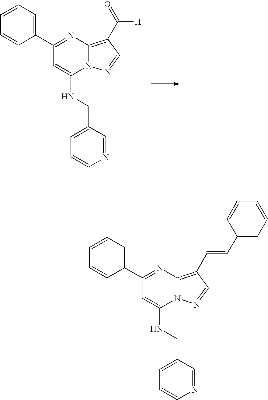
C1(C2=CC=CC=C2)=NC2=C(C(=O)[H])C=NN2C(NCC2=CC=CN=C2)=C1.C1(C2=CC=CC=C2)=NC2=C(C=CC3=CC=CC=C3)C=NN2C(NCC2=CC=CN=C2)=C1
